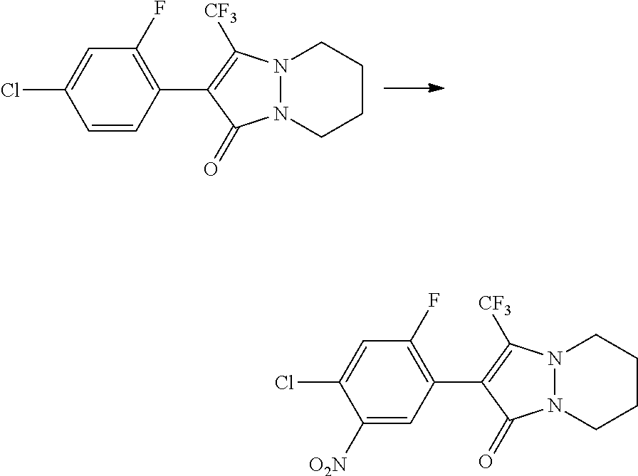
ClC1=CC(F)=C(C2=C([CF3])N3N(C2=O)CCCC3)C=C1[O2N].ClC1=CC(F)=C(C2=C([CF3])N3N(C2=O)CCCC3)C=C1
